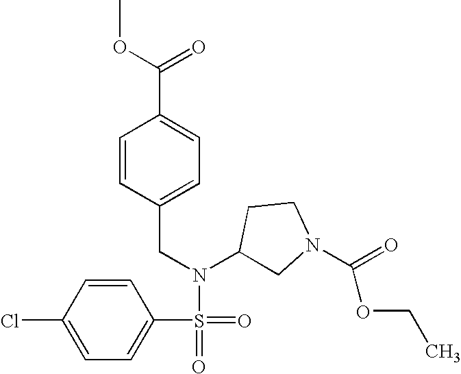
C1(Cl)=CC=C(S(=O)(=O)N(C2CN(C(=O)OCC)CC2)CC2=CC=C(C(OC)=O)C=C2)C=C1
